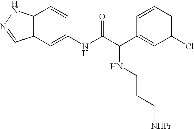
C12=C(C=C(NC(C(C3=CC(Cl)=CC=C3)NCCC[NHPr])=O)C=C1)C=NN2
